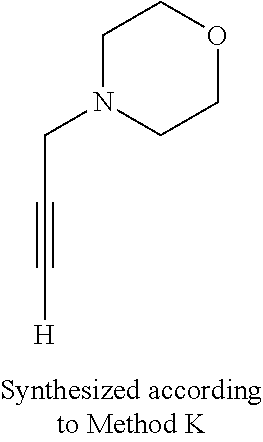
C([H])#CCN1CCOCC1
